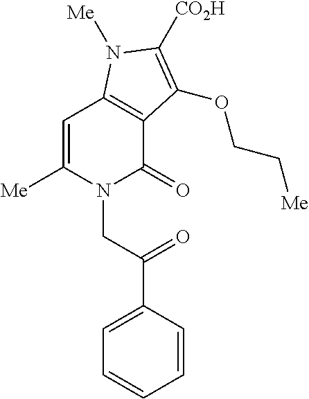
C1=C([Me])N(CC(=O)C2=CC=CC=C2)C(=O)C2=C1N([Me])C([CO2H])=C2OCC[Me]
